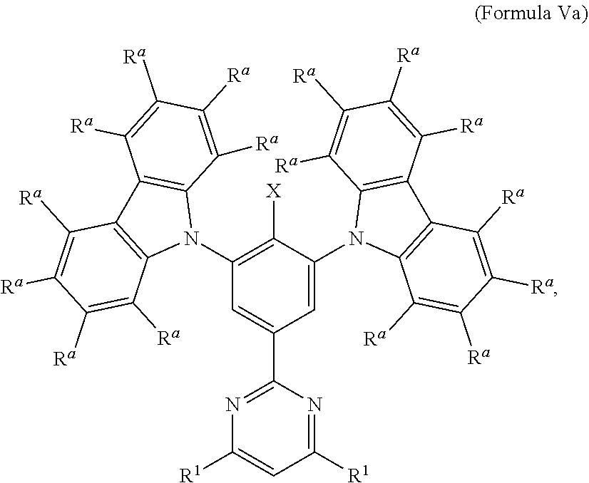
C1(N2C3=C(C4=C2C([Ra])=C([Ra])C([Ra])=C4[Ra])C([Ra])=C([Ra])C([Ra])=C3[Ra])=C([X])C(N2C3=C(C4=C2C([Ra])=C([Ra])C([Ra])=C4[Ra])C([Ra])=C([Ra])C([Ra])=C3[Ra])=CC(C2=NC([R1])=CC([R1])=N2)=C1
